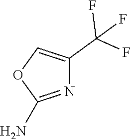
NC1=NC(C(F)(F)F)=CO1
